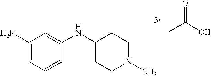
C1(N)=CC=CC(NC2CCN(C)CC2)=C1.CC(O)=O
